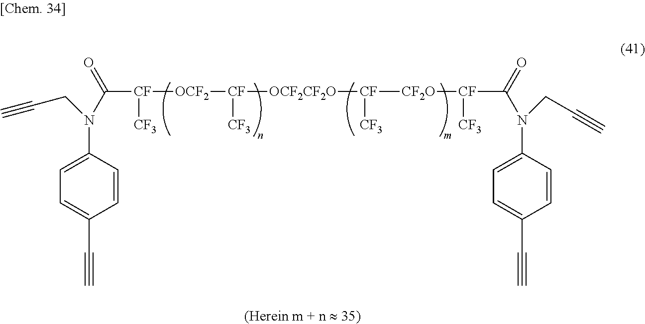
N(C([CF]([CF3])[OCF2][CF]([CF3])[OCF2CF2O][CF]([CF2O][CF]([CF3])C(=O)N(C1=CC=C(C#C)C=C1)CC#C)[CF3])=O)(C1=CC=C(C#C)C=C1)CC#C
